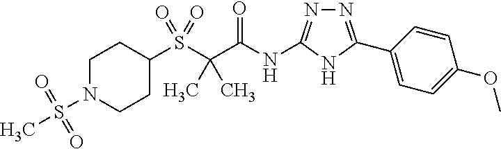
S(C(C(NC1=NN=C(C2=CC=C(OC)C=C2)N1)=O)(C)C)(=O)(=O)C1CCN(S(C)(=O)=O)CC1
